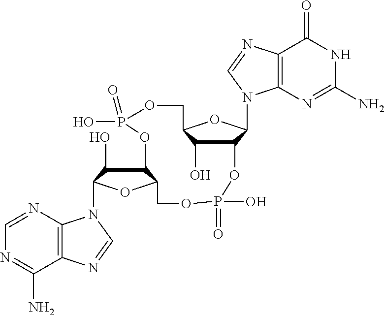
C12=C(N=CN=C1N)N(C1C(O)C3C(O1)COP(O)(=O)OC1C(N4C5=C(C(=O)NC(N)=N5)N=C4)OC(COP(O)(=O)O3)C1O)C=N2
